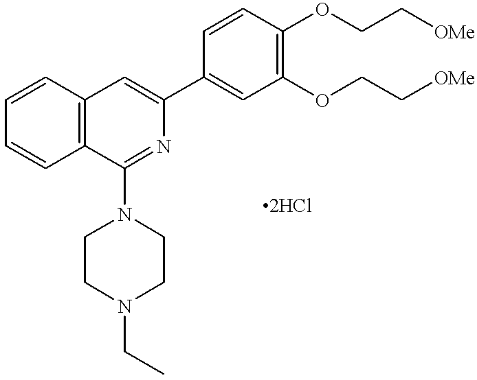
C1=CC2=C(C=C1)C=C(C1=CC(OCC[OMe])=C(OCC[OMe])C=C1)N=C2N1CCN(CC)CC1
